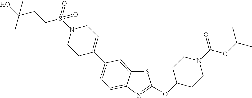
S1C2=CC(C3=CCN(S(CCC(O)(C)C)(=O)=O)CC3)=CC=C2N=C1OC1CCN(C(OC(C)C)=O)CC1
